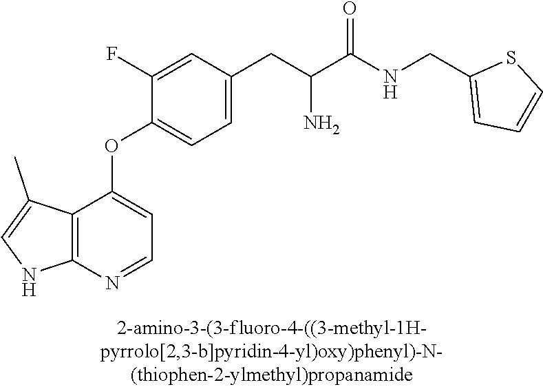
C1(F)=CC(CC(C(NCC2=CC=CS2)=O)N)=CC=C1OC1=CC=NC2=C1C(C)=CN2
